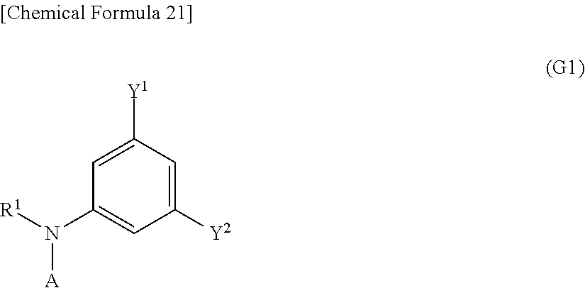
C1=C([Y1])C=C([Y2])C=C1N([R1])[A]
